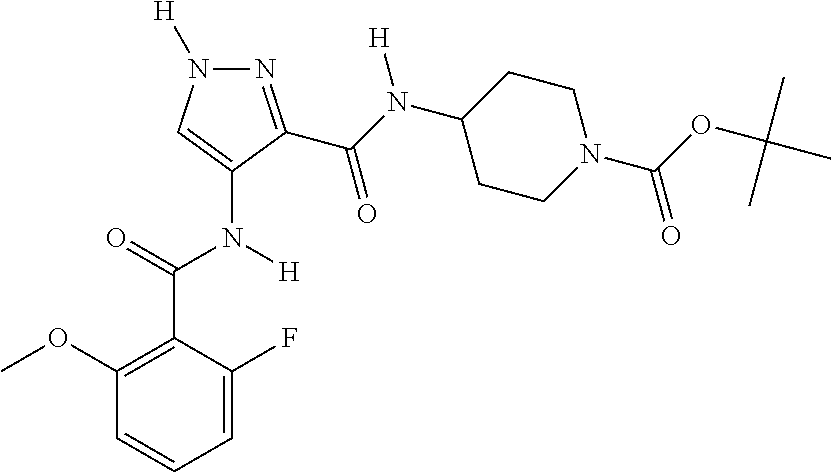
N1=C(C(N(C2CCN(C(OC(C)(C)C)=O)CC2)[H])=O)C(N([H])C(=O)C2=C(OC)C=CC=C2F)=CN1[H]
